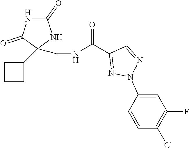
N1C(=O)NC(C2CCC2)(CNC(C2=NN(C3=CC(F)=C(Cl)C=C3)N=C2)=O)C1=O
